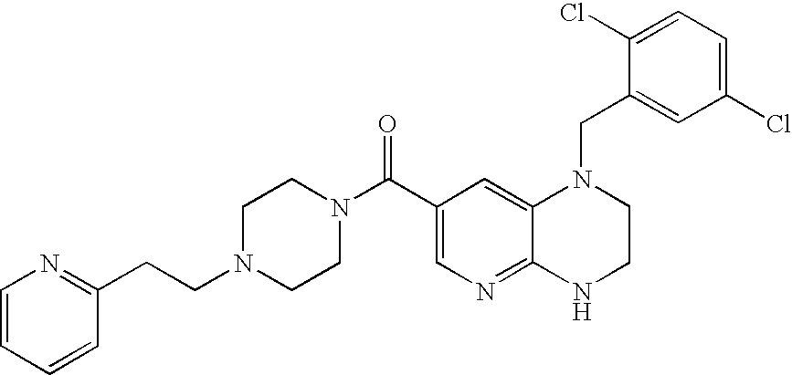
C12=NC=C(C(N3CCN(CCC4=NC=CC=C4)CC3)=O)C=C1N(CC1=CC(Cl)=CC=C1Cl)CCN2
